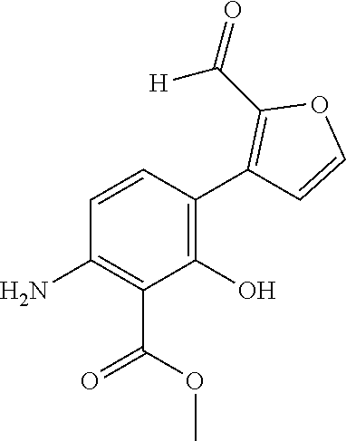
NC1=C(C(OC)=O)C(O)=C(C2=C(C([H])=O)OC=C2)C=C1
